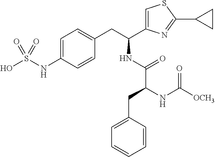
C1=C(NS(O)(=O)=O)C=CC(CC(C2=CSC(C3CC3)=N2)NC(C(CC2=CC=CC=C2)NC([OCH3])=O)=O)=C1
